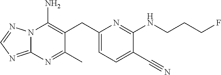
N12C(=NC=N1)N=C(C)C(CC1=CC=C(C#N)C(NCCCF)=N1)=C2N
